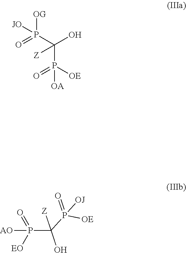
P([OE])(=O)(C([Z])(P(=O)([JO])[OG])O)[OA].P([OJ])(=O)([OE])C(P(=O)([AO])[EO])(O)[Z]
